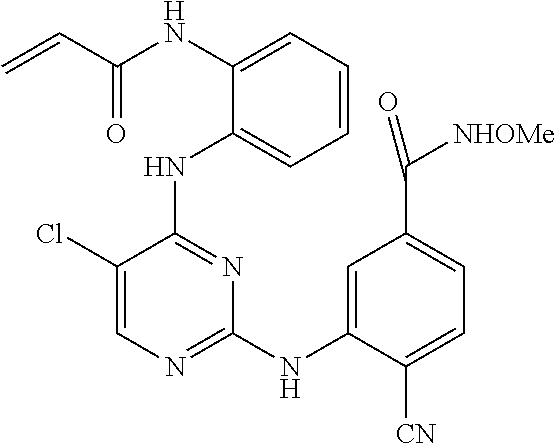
N(C1=CC=CC=C1NC1=NC(NC2=CC(C([NHOMe])=O)=CC=C2[CN])=NC=C1Cl)C(C=C)=O
